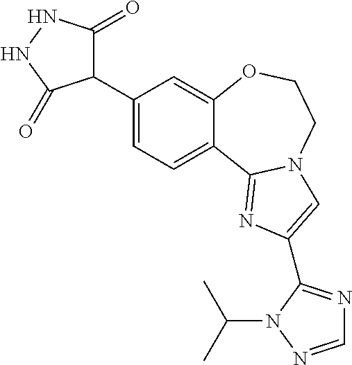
C1(C2C(=O)NNC2=O)=CC=C2C(=C1)OCCN1C2=NC(C2=NC=NN2C(C)C)=C1
